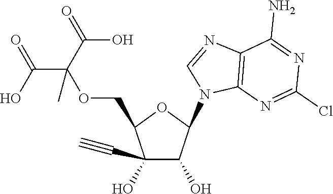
C1(C#C)(O)C(O)C(N2C=NC3=C2N=C(Cl)N=C3N)OC1COC(C(=O)O)(C(=O)O)C
